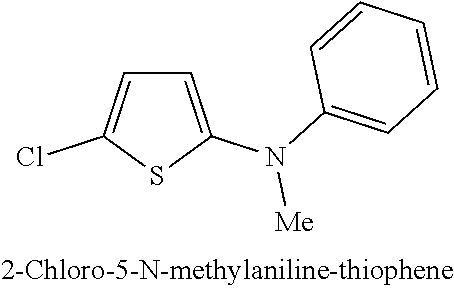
C1=C(N(C2=CC=CC=C2)[Me])SC(Cl)=C1
